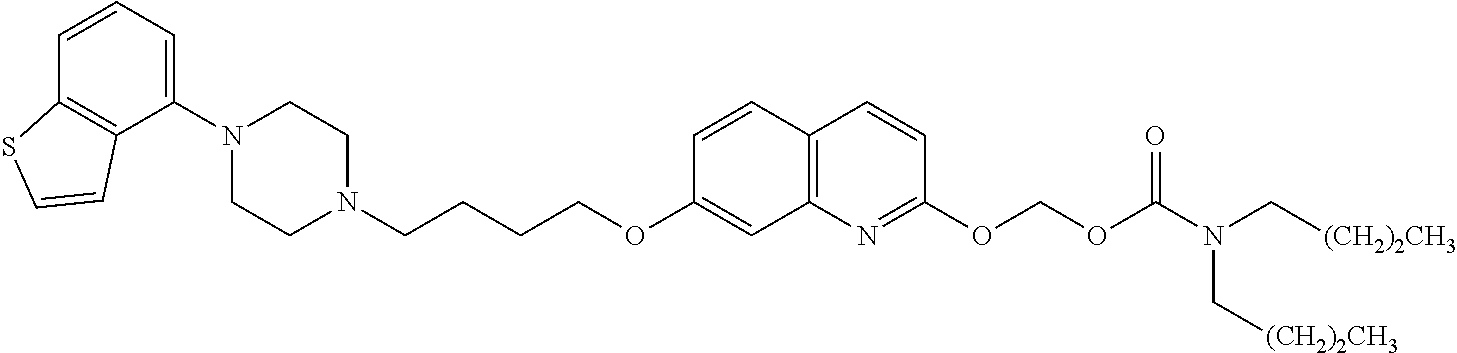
C1=CC2=C(C(N3CCN(CCCCOC4=CC5=C(C=C4)C=CC(OCOC(N(C[(CH2)2CH3])C[(CH2)2CH3])=O)=N5)CC3)=C1)C=CS2
